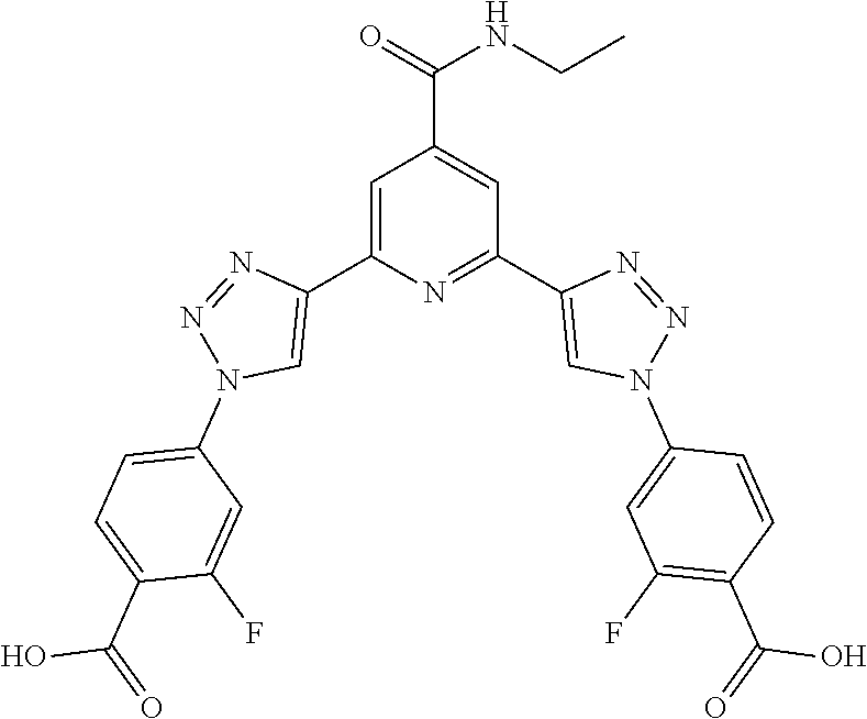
C1=C(C2=CN(C3=CC=C(C(=O)O)C(F)=C3)N=N2)N=C(C2=CN(C3=CC(F)=C(C(=O)O)C=C3)N=N2)C=C1C(=O)NCC
